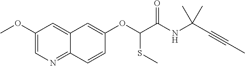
C1(OC)=CN=C2C(=C1)C=C(OC(C(NC(C#CC)(C)C)=O)SC)C=C2
